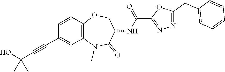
C1=C(C#CC(O)(C)C)C=CC2=C1N(C)C(=O)C(NC(C1=NN=C(CC3=CC=CC=C3)O1)=O)CO2
